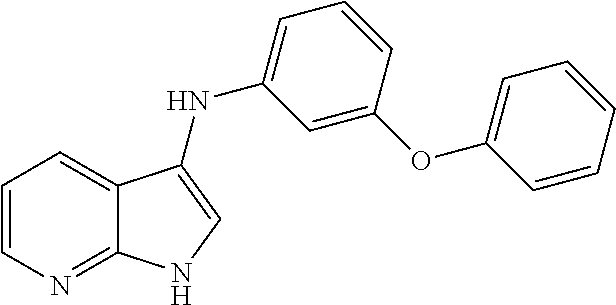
C1=CN=C2C(=C1)C(NC1=CC=CC(OC3=CC=CC=C3)=C1)=CN2
